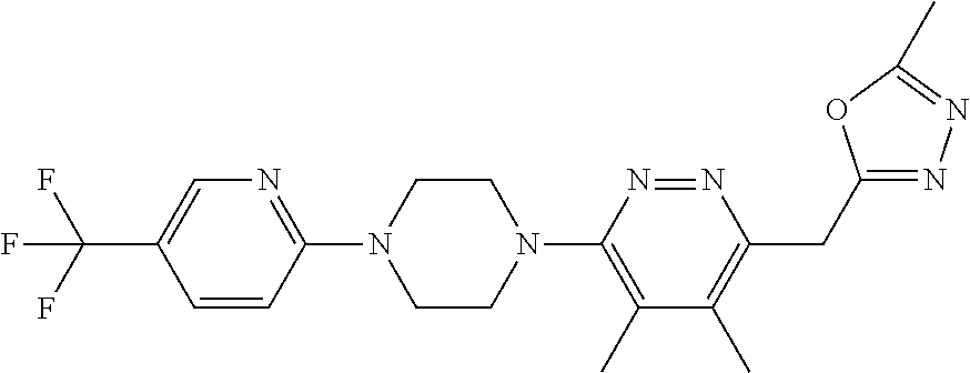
C(C1=CN=C(N2CCN(C3=C(C)C(C)=C(CC4=NN=C(C)O4)N=N3)CC2)C=C1)(F)(F)F
